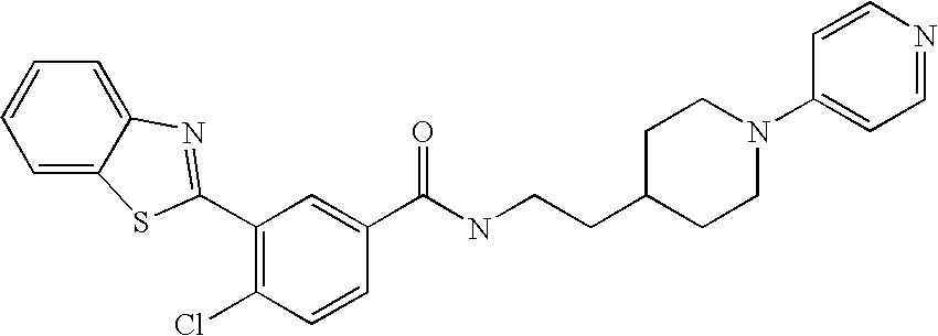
C1=C2C(=CC=C1)N=C(C1=C(Cl)C=CC(C(NCCC3CCN(C4=CC=NC=C4)CC3)=O)=C1)S2
